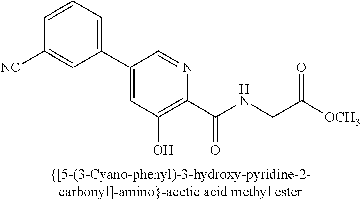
C1=CC([NC])=CC(C2=CC(O)=C(C(NCC([OCH3])=O)=O)N=C2)=C1
